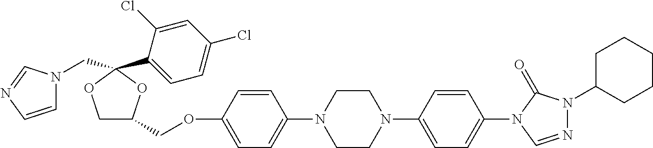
C1OC(C2=CC=C(Cl)C=C2Cl)(CN2C=CN=C2)OC1COC1=CC=C(N2CCN(C3=CC=C(N4C(=O)N(C5CCCCC5)N=C4)C=C3)CC2)C=C1
